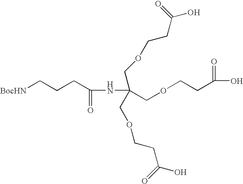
[BocHN]CCCC(=O)NC(COCCC(=O)O)(COCCC(O)=O)COCCC(=O)O
